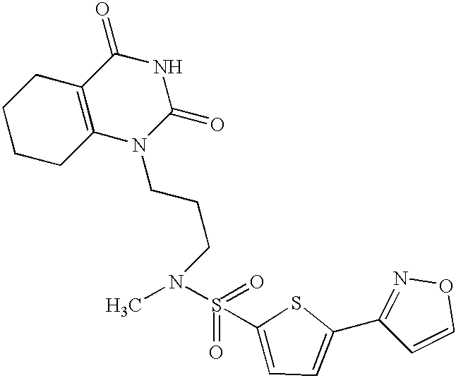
C1CCC2=C(C1)C(=O)NC(=O)N2CCCN(S(=O)(=O)C1=CC=C(C2=NOC=C2)S1)C
